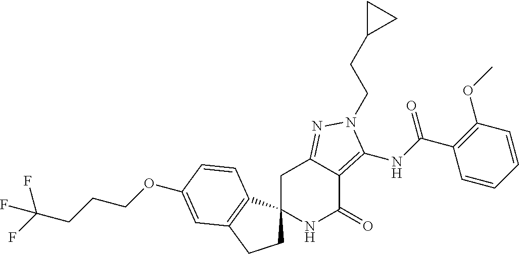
C1C2(C3=C(C1)C=C(OCCCC(F)(F)F)C=C3)NC(=O)C1=C(NC(C3=C(OC)C=CC=C3)=O)N(CCC3CC3)N=C1C2
